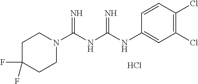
Cl.N1(C(NC(NC2=CC(Cl)=C(Cl)C=C2)=N)=N)CCC(F)(F)CC1
